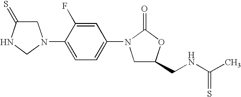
C1C(=S)NCN1C1=CC=C(N2CC(CNC(C)=S)OC2=O)C=C1F
